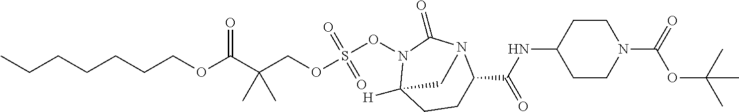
C(COC(C(COS(ON1C2([H])CCC(C(NC3CCN(C(=O)OC(C)(C)C)CC3)=O)N(C1=O)C2)(=O)=O)(C)C)=O)CCCCC
